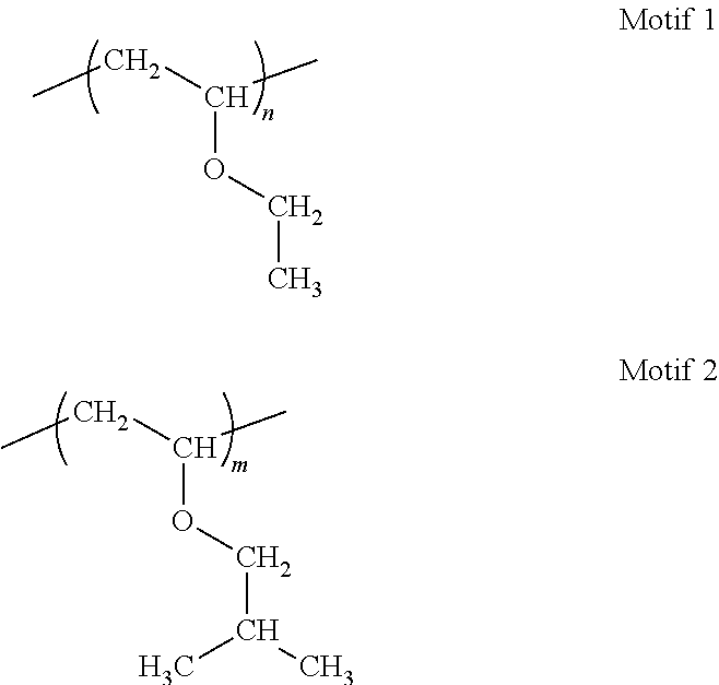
C(OCC)(CC)C.C(OCC(C)C)(CC)C
